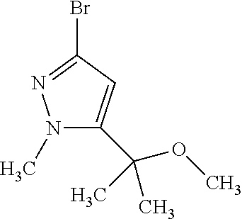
N1(C)C(C(OC)(C)C)=CC(Br)=N1
